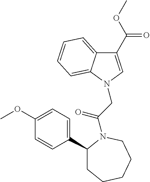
C1(C2=CC=C(OC)C=C2)CCCCCN1C(CN1C2=CC=CC=C2C(C(OC)=O)=C1)=O
